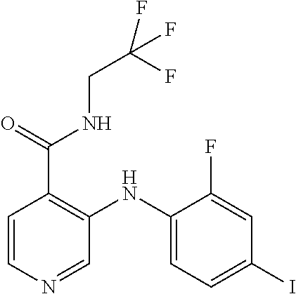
C1=CN=CC(NC2=CC=C(I)C=C2F)=C1C(=O)NCC(F)(F)F
